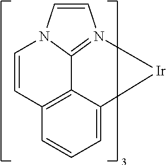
C1=CN2=C3C4=C(C=CC=C4[Ir]2)C=CN13
